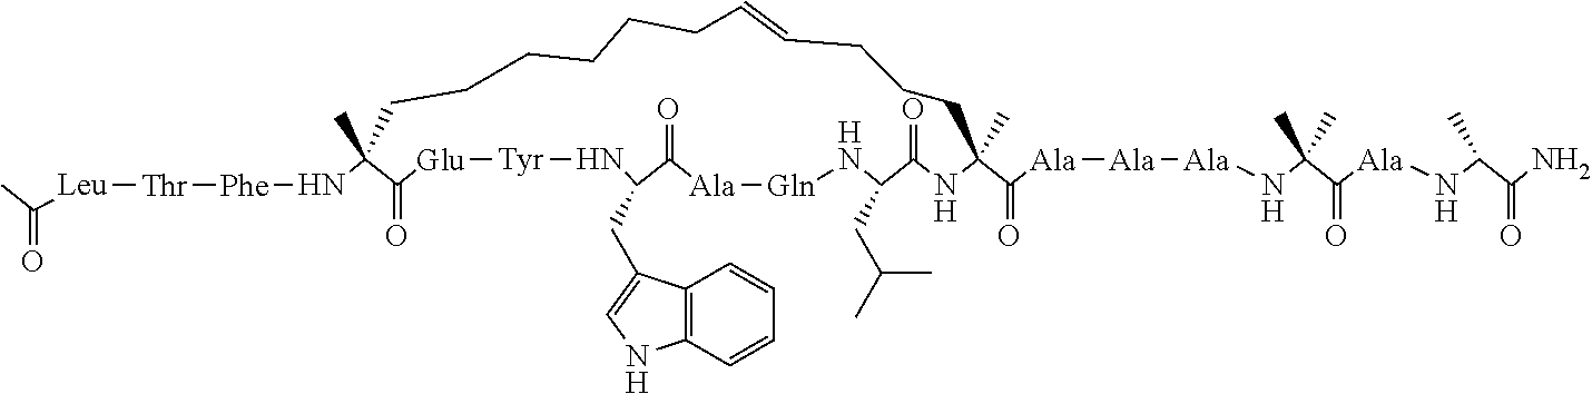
C(=O)([Leu][Thr][Phe]NC1(C)C(=O)[Glu][Tyr]NC(CC2=CNC3=C2C=CC=C3)C(=O)[Ala][Gln]NC(CC(C)C)C(=O)NC(C([Ala][Ala][Ala]NC(C([Ala]NC(C(=O)N)C)=O)(C)C)=O)(C)CCCC=CCCCCCC1)C
